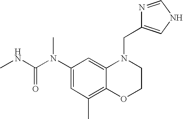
C1(N(C(NC)=O)C)=CC(C)=C2C(=C1)N(CC1=CNC=N1)CCO2
